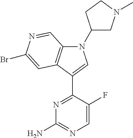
N1=C(C2=CN(C3CN(C)CC3)C3=C2C=C(Br)N=C3)C(F)=CN=C1N
